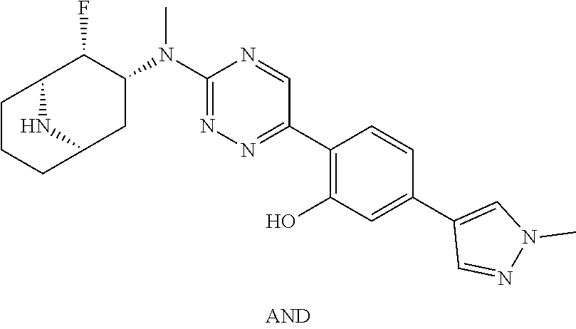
C12C(F)C(N(C3=NN=C(C4=C(O)C=C(C5=CN(C)N=C5)C=C4)C=N3)C)CC(N1)CCC2
